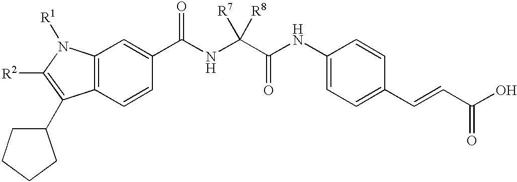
[R2]C1=C(C2CCCC2)C2=C(N1[R1])C=C(C(=O)NC(C(NC1=CC=C(C=CC(O)=O)C=C1)=O)([R7])[R8])C=C2
